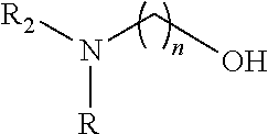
[R2]N(CO)[R]
